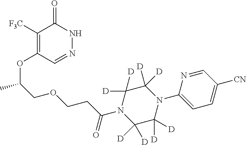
C1([F3C])=C(OC(C)COCCC(N2C([D])([D])C([D])([D])N(C3=CC=C([CN])C=N3)C([D])([D])C2([D])[D])=O)C=NNC1=O
